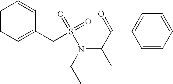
C1=CC=C(CS(=O)(=O)N(C(C)C(=O)C2=CC=CC=C2)CC)C=C1
